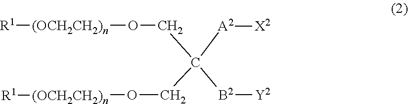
[R1][(OCH2CH2)n]OCC(CO[(OCH2CH2)n][R1])([A2][X2])[B2][Y2]
